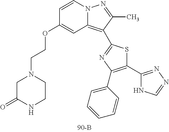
C1=CN2C(=C(C3=NC(C4=CC=CC=C4)=C(C4=NN=CN4)S3)C(C)=N2)C=C1OCCN1CC(=O)NCC1
